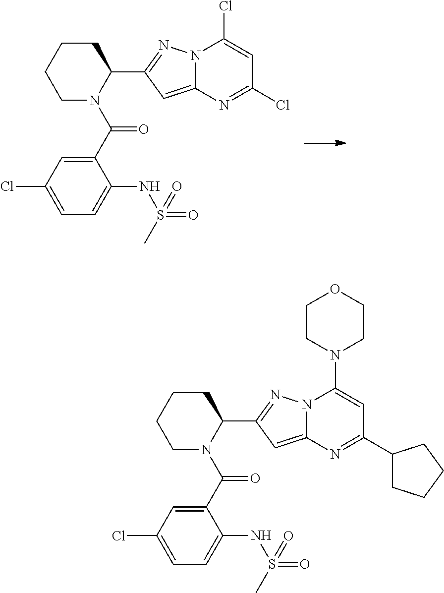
C1CCCN(C(C2=CC(Cl)=CC=C2NS(C)(=O)=O)=O)C1C1=NN2C(=C1)N=C(Cl)C=C2Cl.C1CCCN(C(C2=CC(Cl)=CC=C2NS(C)(=O)=O)=O)C1C1=NN2C(=C1)N=C(C1CCCC1)C=C2N1CCOCC1
